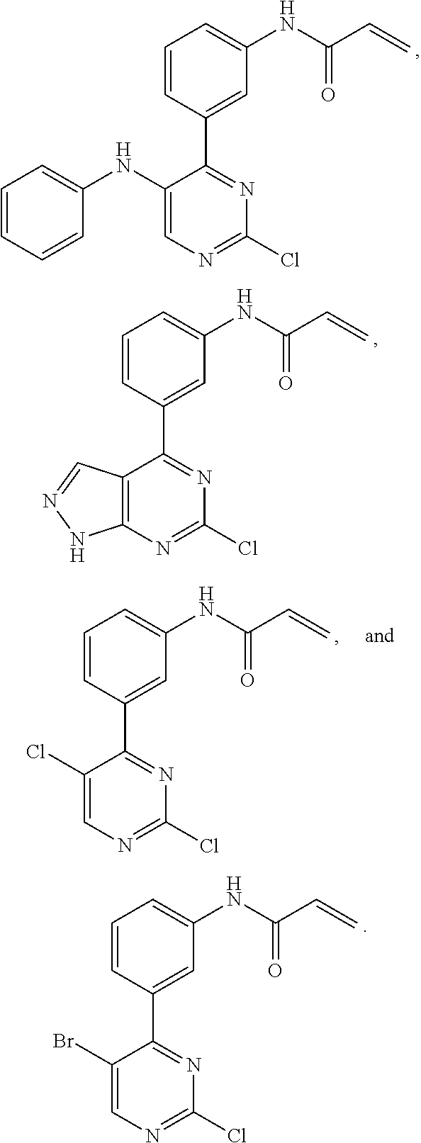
C1=CC=CC(NC2=CN=C(Cl)N=C2C2=CC(NC(C=C)=O)=CC=C2)=C1.C12=C(N=C(Cl)N=C1C1=CC(NC(C=C)=O)=CC=C1)NN=C2.C1(Br)=CN=C(Cl)N=C1C1=CC(NC(C=C)=O)=CC=C1.C1(Cl)=CN=C(Cl)N=C1C1=CC(NC(C=C)=O)=CC=C1
